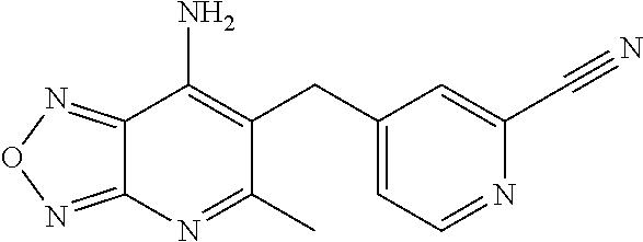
C12=NON=C1N=C(C)C(CC1=CC=NC(C#N)=C1)=C2N
